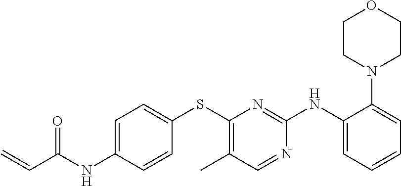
C1=C(NC(C=C)=O)C=CC(SC2=C(C)C=NC(NC3=CC=CC=C3N3CCOCC3)=N2)=C1
